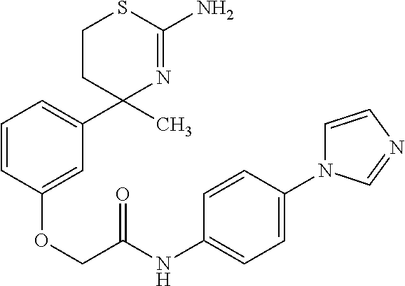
C1CC(C2=CC=CC(OCC(=O)NC3=CC=C(N4C=CN=C4)C=C3)=C2)(C)N=C(N)S1
